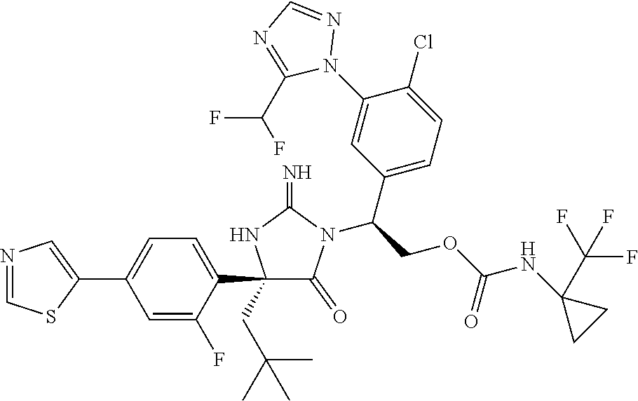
C1(C2=CC=C(C3=CN=CS3)C=C2F)(CC(C)(C)C)C(=O)N(C(COC(NC2(C(F)(F)F)CC2)=O)C2=CC=C(Cl)C(N3N=CN=C3C(F)F)=C2)C(=N)N1
